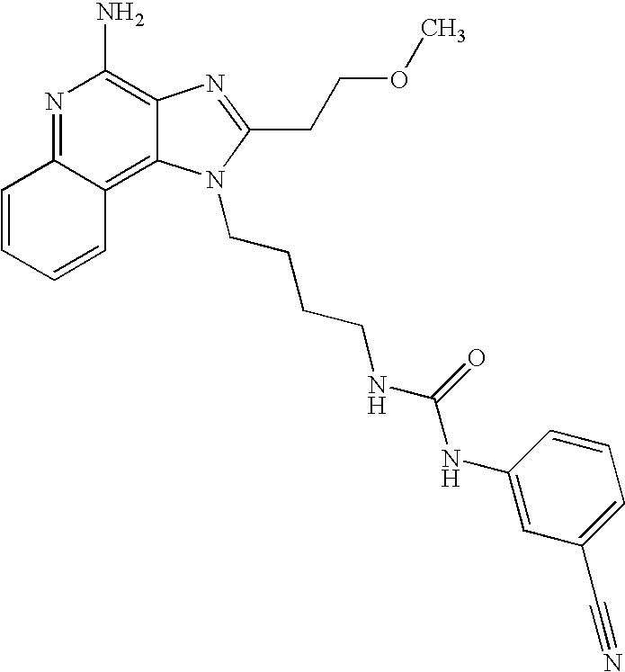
N1=C2C(=C3C(=C1N)N=C(CCOC)N3CCCCNC(NC1=CC(C#N)=CC=C1)=O)C=CC=C2
